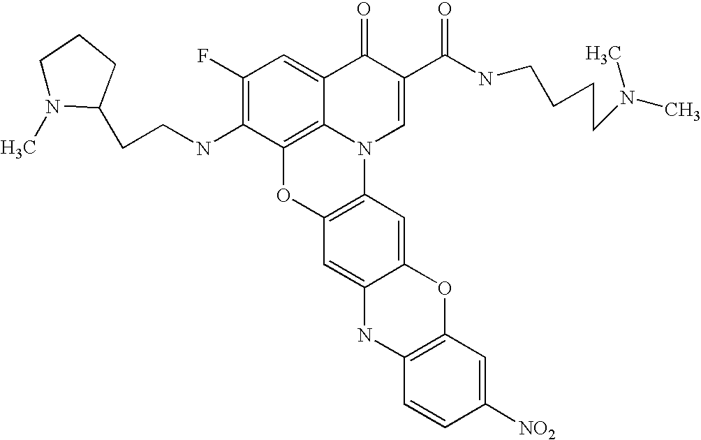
C1(F)=C(NCCC2CCCN2C)C2=C3C(=C1)C(=O)C(C(NCCCCN(C)C)=O)=CN3C1=C(O2)C=C2C(=C1)OC1=C(N2)C=CC([NO2])=C1
